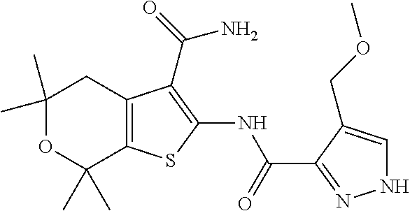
C1(C)(C)OC(C)(C)C2=C(C1)C(C(=O)N)=C(NC(C1=NNC=C1COC)=O)S2
